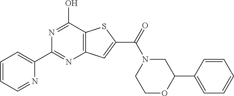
C1=CC=NC(C2=NC3=C(C(O)=N2)SC(C(N2CCOC(C4=CC=CC=C4)C2)=O)=C3)=C1
